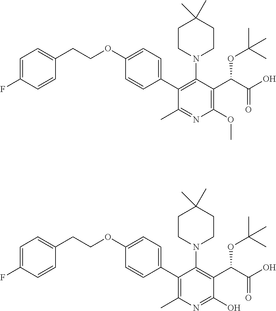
C1(C2=C(N3CCC(C)(C)CC3)C(C(C(O)=O)OC(C)(C)C)=C(OC)N=C2C)=CC=C(OCCC2=CC=C(F)C=C2)C=C1.C1(C2=C(C)N=C(O)C(C(C(O)=O)OC(C)(C)C)=C2N2CCC(C)(C)CC2)=CC=C(OCCC2=CC=C(F)C=C2)C=C1
